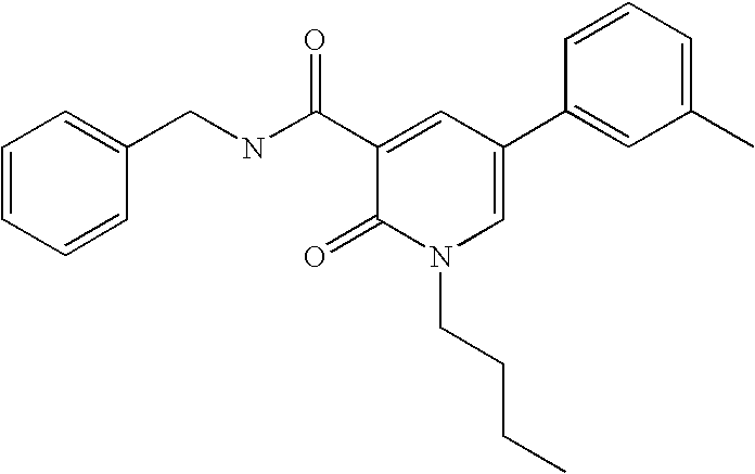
C1(CNC(C2=CC(C3=CC(C)=CC=C3)=CN(CCCC)C2=O)=O)=CC=CC=C1
